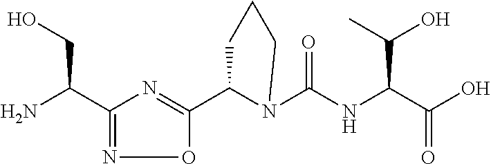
C1(C2=NC(C(N)CO)=NO2)N(C(NC(C(O)=O)C(O)C)=O)CCC1
